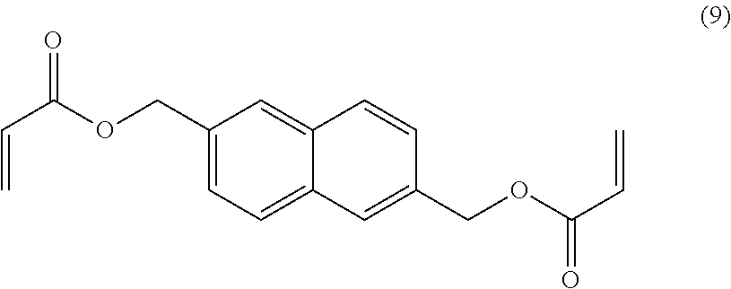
C=CC(OCC1=CC=C2C(=C1)C=CC(COC(C=C)=O)=C2)=O
